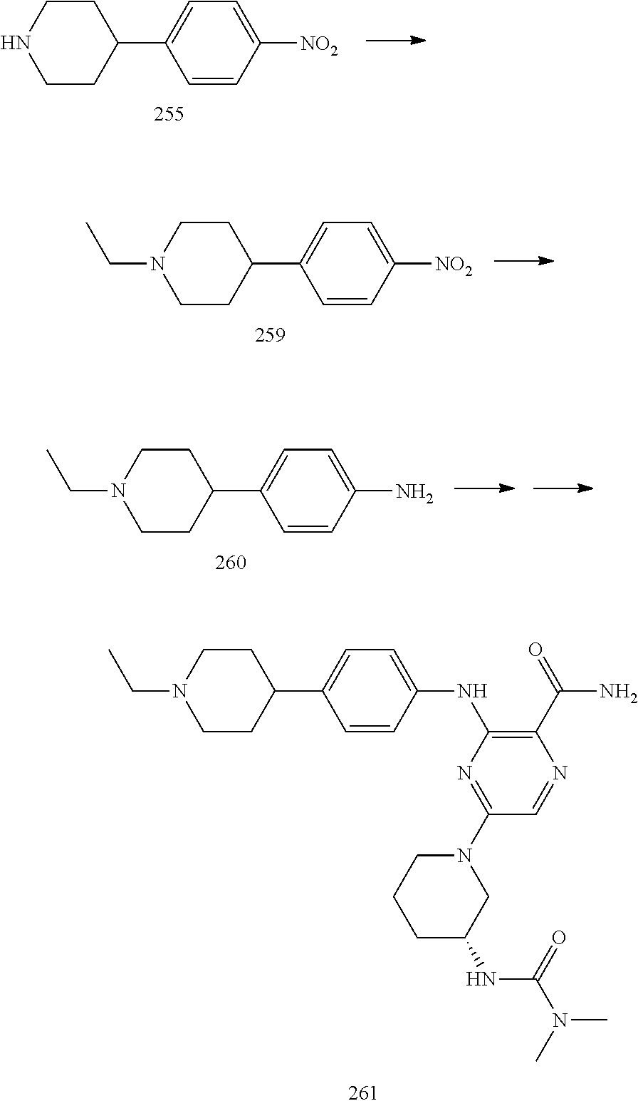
C1=CC([NO2])=CC=C1C1CCNCC1.C1=CC([NO2])=CC=C1C1CCN(CC)CC1.C1=CC(N)=CC=C1C1CCN(CC)CC1.C1CC(C2=CC=C(NC3=C(C(=O)N)N=CC(N4CCCC(NC(N(C)C)=O)C4)=N3)C=C2)CCN1CC
